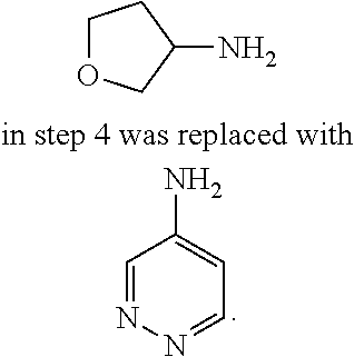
C1=NN=CC=C1N.C1OCC(N)C1
